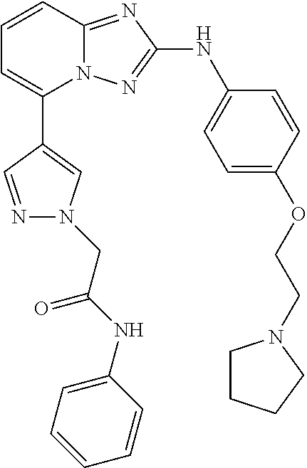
C1=CC2=NC(NC3=CC=C(OCCN4CCCC4)C=C3)=NN2C(C2=CN(CC(=O)NC3=CC=CC=C3)N=C2)=C1
